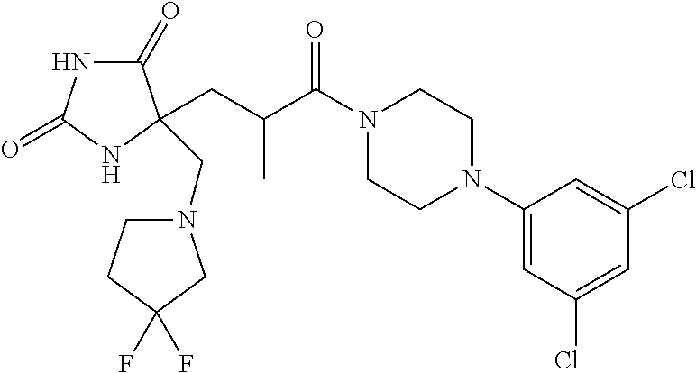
C1(=O)NC(=O)NC1(CN1CCC(F)(F)C1)CC(C)C(=O)N1CCN(C2=CC(Cl)=CC(Cl)=C2)CC1
